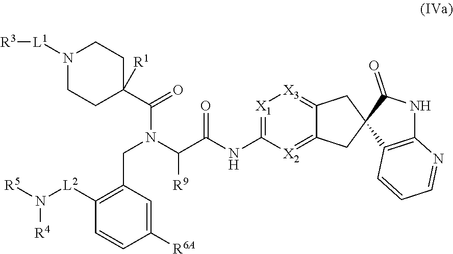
[X1]1=C(NC(C(N(CC2=C([L2]N([R5])[R4])C=CC([R6A])=C2)C(C2([R1])CCN([L1][R3])CC2)=O)[R9])=O)[X2]=C2C(=[X3]1)CC1(C2)C2=C(NC1=O)N=CC=C2
